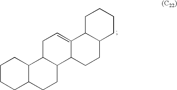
C1CCC2C(C1)C1C(CC2)C2C(=CC1)C1C(CC2)CCCC1
